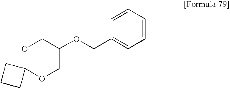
C1(OCC2=CC=CC=C2)COC2(OC1)CCC2
